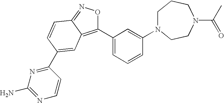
C1(C2=CC=CC(N3CCCN(C(C)=O)CC3)=C2)=C2C(=NO1)C=CC(C1=NC(N)=NC=C1)=C2
